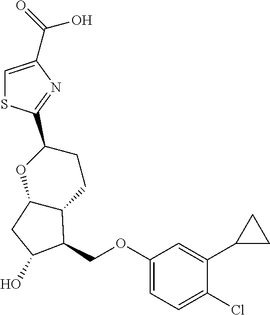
C1=C(C(=O)O)N=C(C2CCC3C(O2)CC(O)C3COC2=CC=C(Cl)C(C3CC3)=C2)S1
